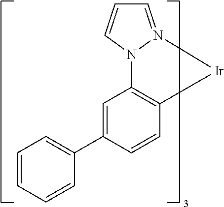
C1=C(C2=CC=CC=C2)C=CC2=C1N1C=CC=N1[Ir]2
